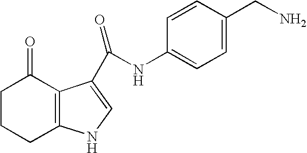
C1CCC2=C(C1=O)C(C(NC1=CC=C(CN)C=C1)=O)=CN2
